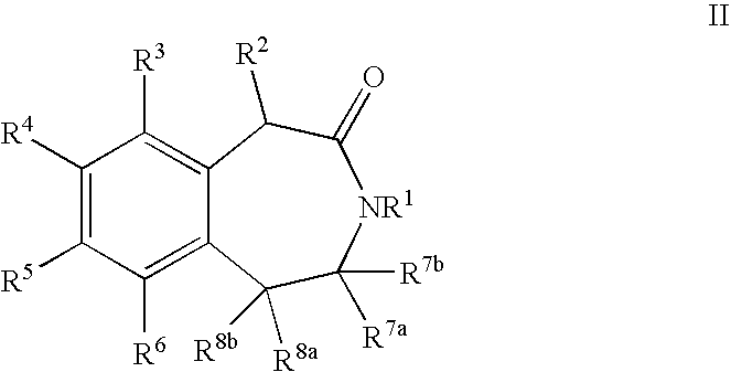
C1([R4])=C([R5])C([R6])=C2C(=C1[R3])C([R2])C(=O)[NR1]C([R7a])([R7b])C2([R8a])[R8b]
